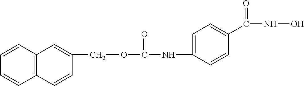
C1=C(NC(OCC2=CC3=C(C=C2)C=CC=C3)=O)C=CC(C(NO)=O)=C1
